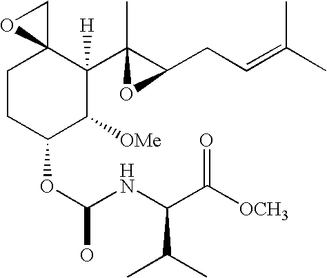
C1CC(OC(NC(C([OCH3])=O)C(C)C)O)C([OMe])C([H])(C2(C)OC2CC=C(C)C)C12CO2
